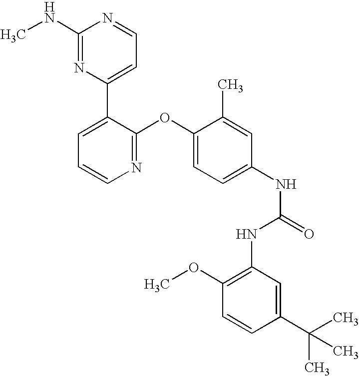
C1(NC)=NC(C2=CC=CN=C2OC2=CC=C(NC(NC3=C(OC)C=CC(C(C)(C)C)=C3)=O)C=C2C)=CC=N1
